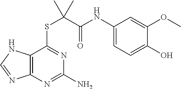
C1(NC(=O)C(SC2=NC(N)=NC3=C2NC=N3)(C)C)=CC=C(O)C(OC)=C1
